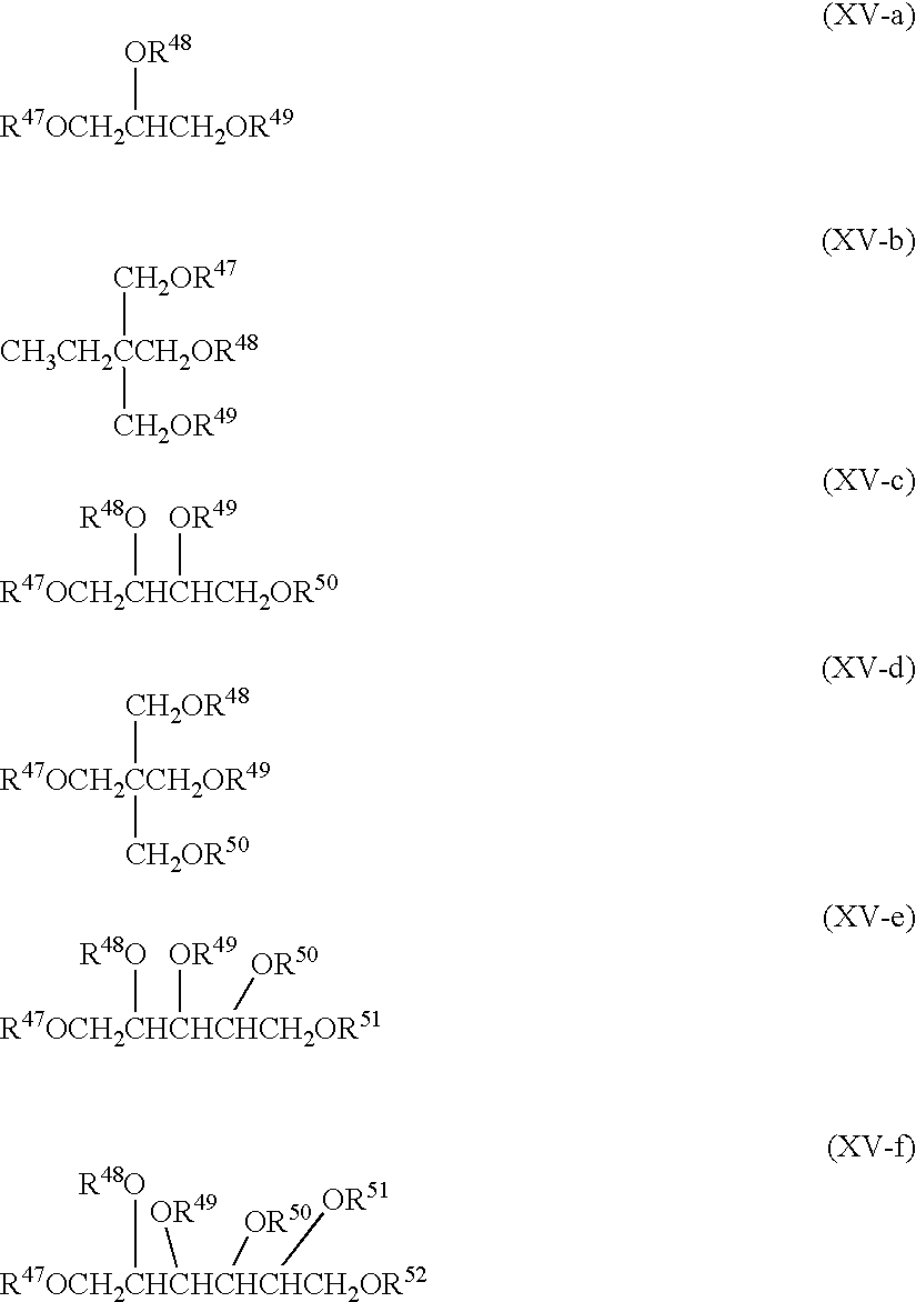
[R47OCH2CHCH2OR49][OR48].[CH3CH2CCH2OR48]([CH2OR47])[CH2OR49].[R47OCH2CHCHCH2OR50]([R48O])[OR49].[R47OCH2CCH2OR49]([CH2OR48])[CH2OR50].[R47OCH2CHCHCHCH2OR51]([R48O])([OR49])[OR50].[R47OCH2CHCHCHCHCH2OR52]([R48O])([OR50])([OR51])[OR49]
